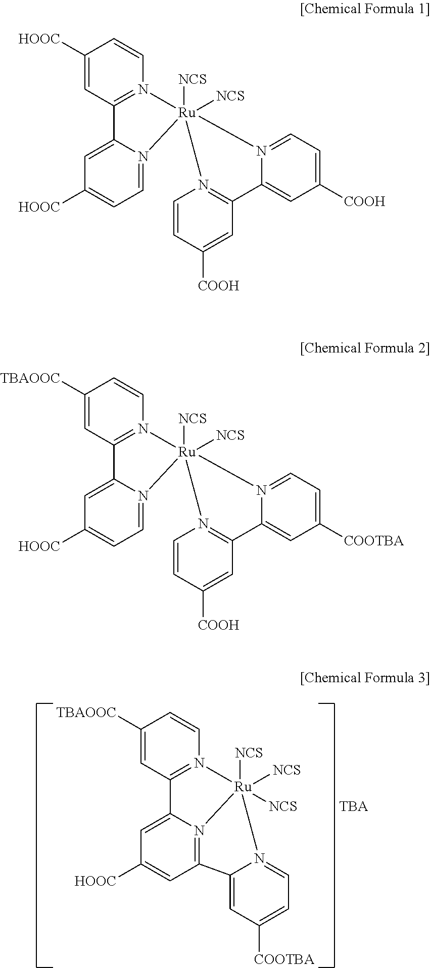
C1([TBAOOC])=CC2=N(C=C1)[Ru]1([NCS])([NCS])([NCS])N3=C(C=C([HOOC])C=C23)C2=CC([COOTBA])=CC=N12.C1([HOOC])=CC2=N(C=C1)[Ru]1([NCS])([NCS])(N3=CC=C([HOOC])C=C23)N2=C(C=C([COOH])C=C2)C2=CC([COOH])=CC=N12.C1([TBAOOC])=CC2=N(C=C1)[Ru]1([NCS])([NCS])(N3=CC=C([HOOC])C=C23)N2=C(C=C([COOH])C=C2)C2=CC([COOTBA])=CC=N12
